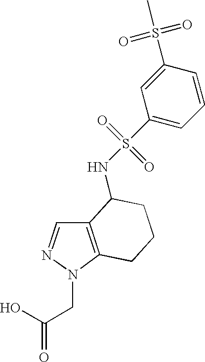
C12=C(N(CC(=O)O)N=C1)CCCC2NS(=O)(=O)C1=CC=CC(S(=O)(=O)C)=C1
